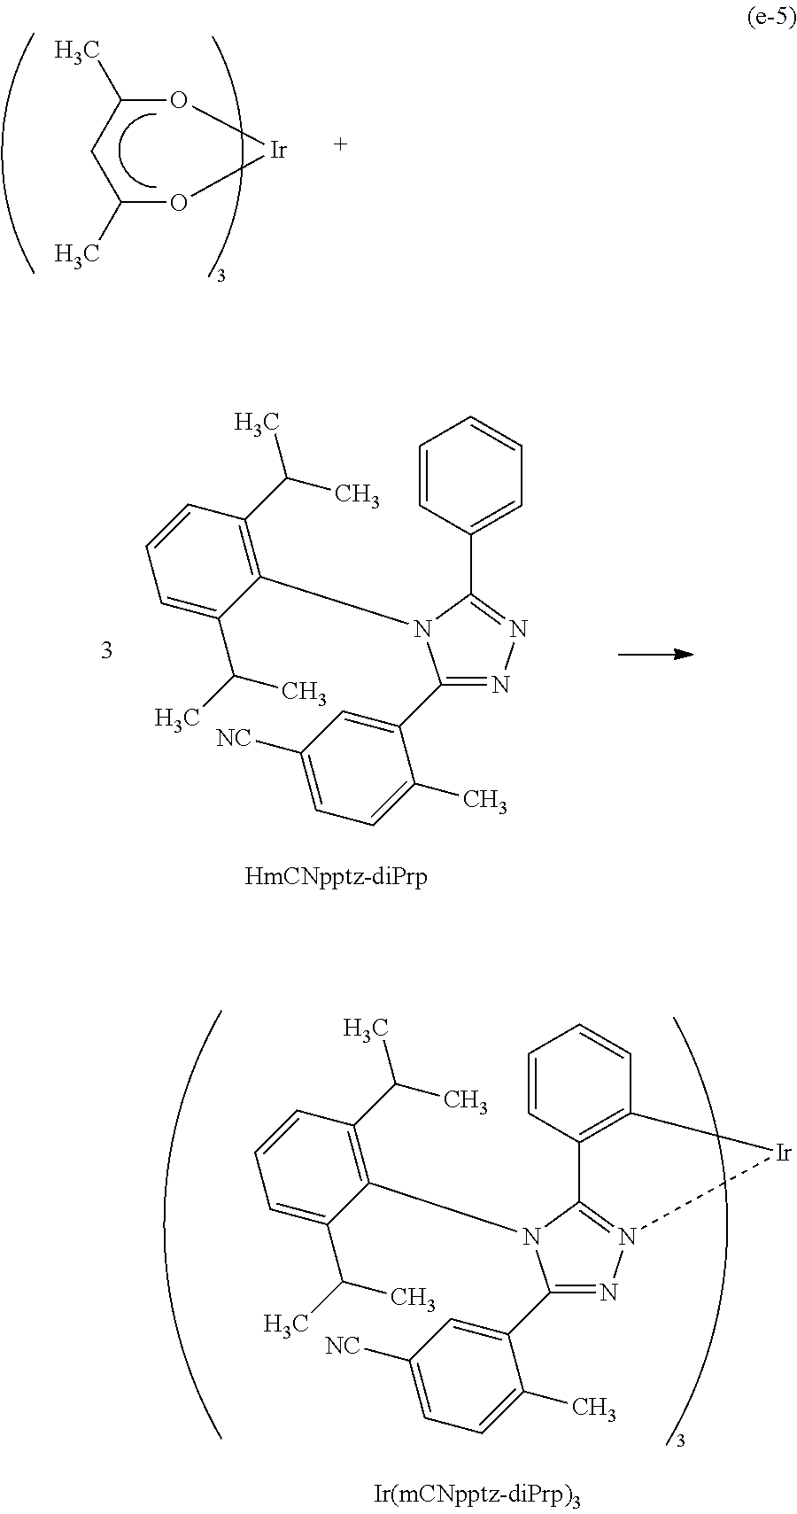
C1(C)CC(C)O[Ir]O1.C1=CC2=C(C=C1)[Ir]N1=C2N(C2=C(C(C)C)C=CC=C2C(C)C)C(C2=CC([NC])=CC=C2C)=N1.C1=CC(C2=NN=C(C3=CC([NC])=CC=C3C)N2C2=C(C(C)C)C=CC=C2C(C)C)=CC=C1
